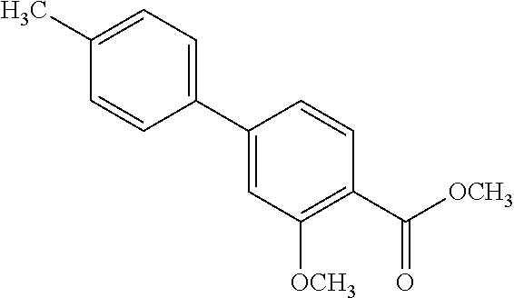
C1(C)=CC=C(C2=CC([OCH3])=C(C([OCH3])=O)C=C2)C=C1
